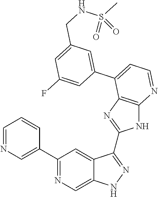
C1=NC=C(C2=NC=C3C(=C2)C(C2=NC4=C(N2)N=CC=C4C2=CC(CNS(C)(=O)=O)=CC(F)=C2)=NN3)C=C1
